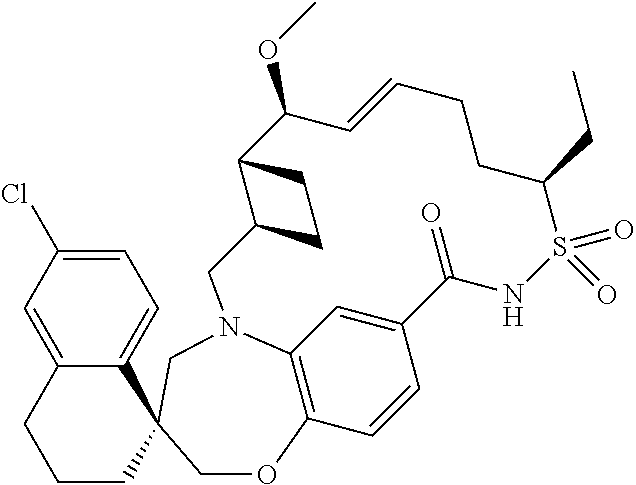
C12=CC3=C(C=C1)OCC1(CN3CC3C(C(OC)C=CCCC(CC)S(=O)(=O)NC2=O)CC3)C2=CC=C(Cl)C=C2CCC1
